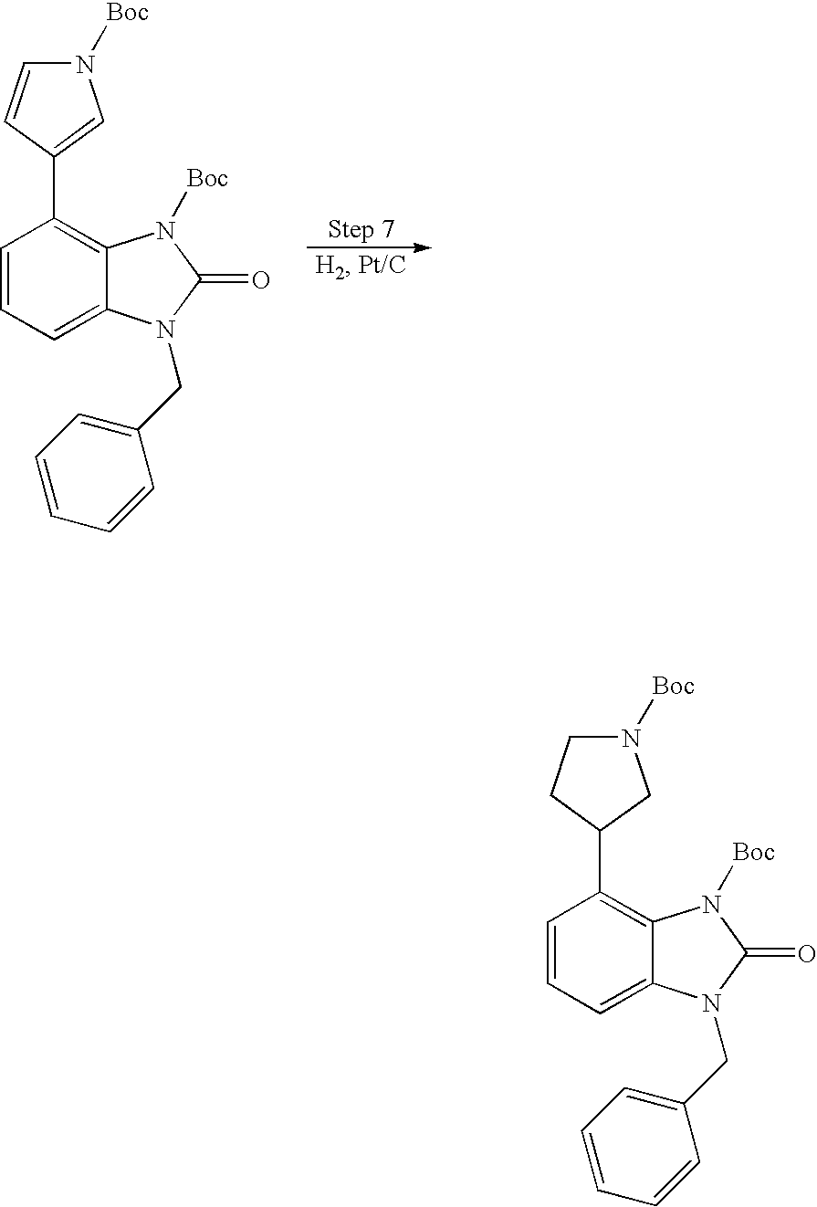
C1=CC=C2C(=C1C1=CN([Boc])C=C1)N([Boc])C(=O)N2CC1=CC=CC=C1.C1=CC=C2C(=C1C1CCN([Boc])C1)N([Boc])C(=O)N2CC1=CC=CC=C1
